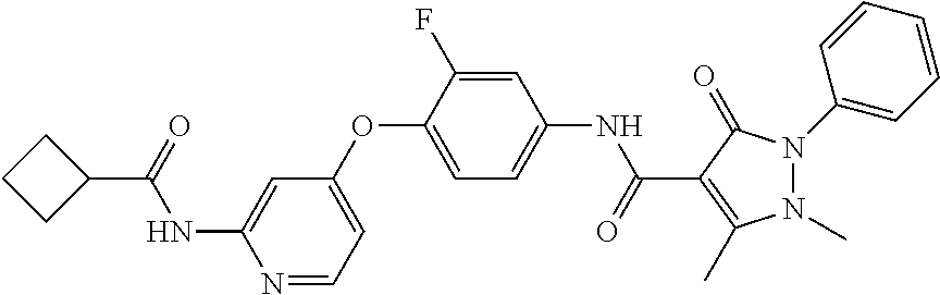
N1=CC=C(OC2=CC=C(NC(=O)C3=C(C)N(C)N(C4=CC=CC=C4)C3=O)C=C2F)C=C1NC(=O)C1CCC1
